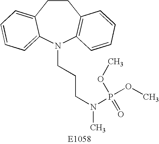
C1CC2=CC=CC=C2N(CCCN(C)P(OC)(=O)OC)C2=C1C=CC=C2
